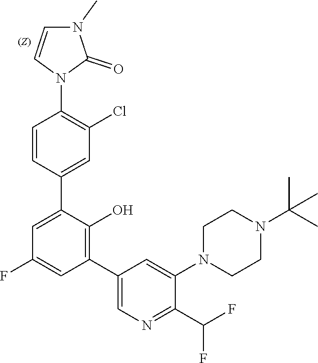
C1=CC(C2=CC(F)=CC(C3=CN=C(C(F)F)C(N4CCN(C(C)(C)C)CC4)=C3)=C2O)=CC(Cl)=C1N1C(=O)N(C)C=C1
